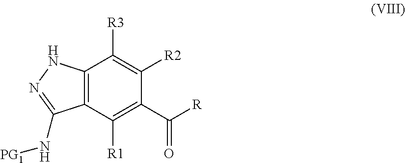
C12=C(C([R1])=C(C(=O)[R])C([R2])=C1[R3])C(N[PG1])=NN2
